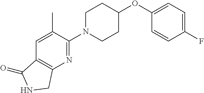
C1(F)=CC=C(OC2CCN(C3=NC4=C(C=C3C)C(=O)NC4)CC2)C=C1
